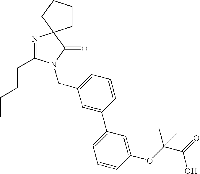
C1=C(C2=CC=CC(OC(C(=O)O)(C)C)=C2)C=CC=C1CN1C(CCCC)=NC2(C1=O)CCCC2
